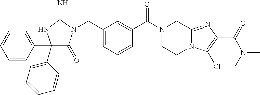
C1(C2=CC=CC=C2)(C2=CC=CC=C2)C(=O)N(CC2=CC=CC(C(=O)N3CCN4C(=NC(C(=O)N(C)C)=C4Cl)C3)=C2)C(=N)N1
